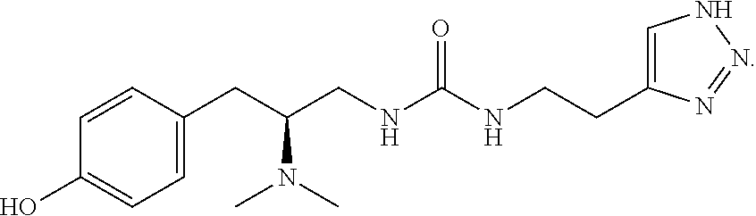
C1=CC(CC(CNC(NCCC2=CNN=N2)=O)N(C)C)=CC=C1O
